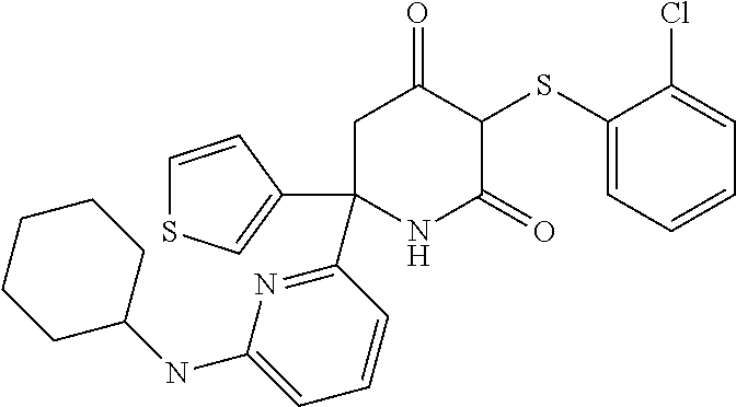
C1CCCCC1NC1=CC=CC(C2(C3=CSC=C3)CC(=O)C(SC3=CC=CC=C3Cl)C(=O)N2)=N1
